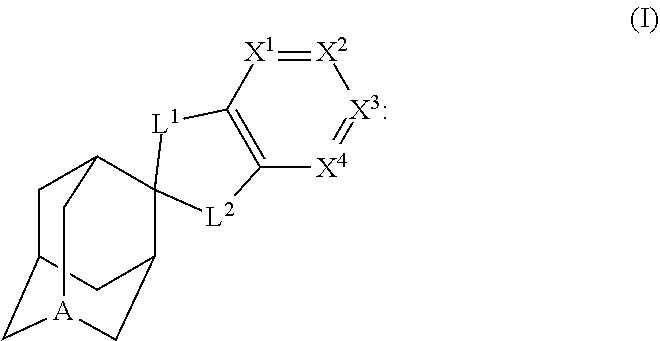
C1C2C[A]3CC(C2)C2(C1C3)[L1]C1=C([X4]=[X3:][X2]=[X1]1)[L2]2
